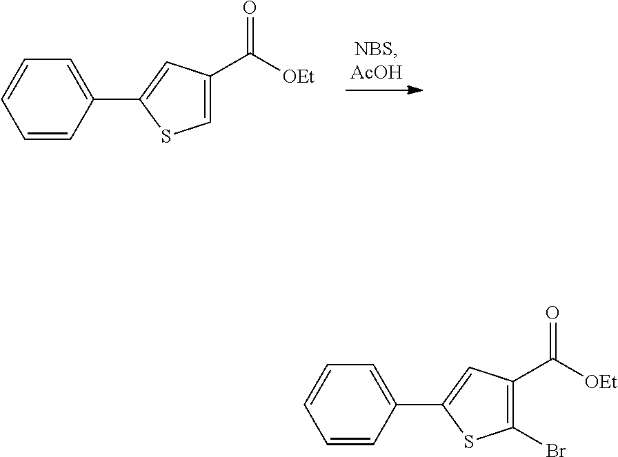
C1=CC(C2=CC(C([OEt])=O)=CS2)=CC=C1.C1=CC(C2=CC(C([OEt])=O)=C(Br)S2)=CC=C1
